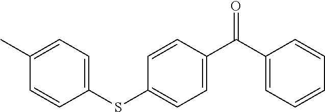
C1(C(C2=CC=C(SC3=CC=C(C)C=C3)C=C2)=O)=CC=CC=C1
